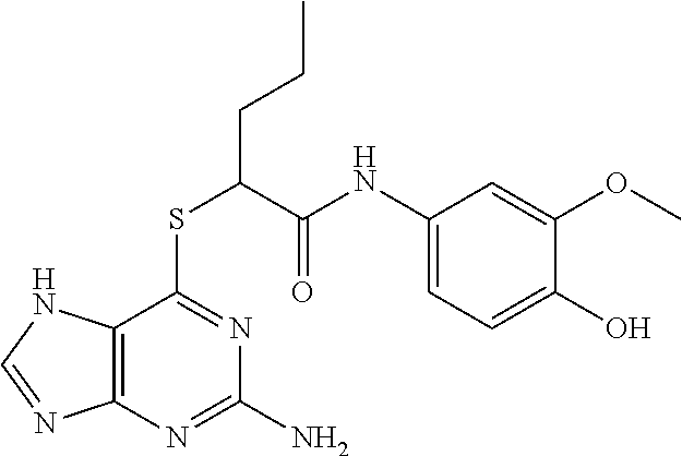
C1(NC(C(SC2=NC(N)=NC3=C2NC=N3)CCC)=O)=CC=C(O)C(OC)=C1
